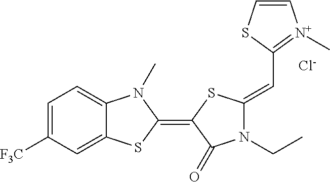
[Cl-].C1=C([F3C])C=C2C(=C1)N(C)C(=C1SC(=CC3=[N+](C)C=CS3)N(CC)C1=O)S2
